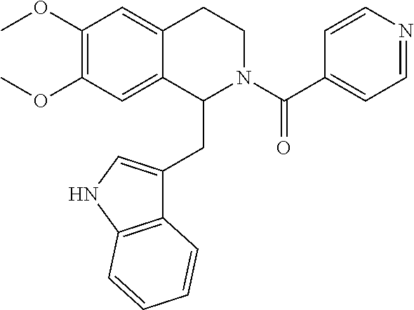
COC1=C(OC)C=C2C(=C1)C(CC1=CNC3=C1C=CC=C3)N(C(C1=CC=NC=C1)=O)CC2
